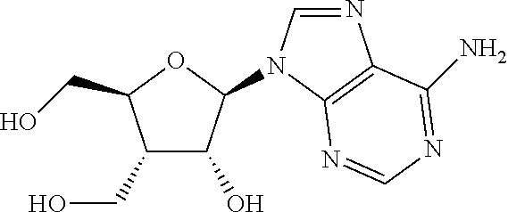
C1(CO)C(O)C(N2C=NC3=C2N=CN=C3N)OC1CO
